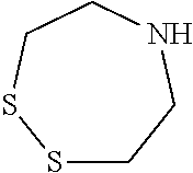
S1CCNCCS1
